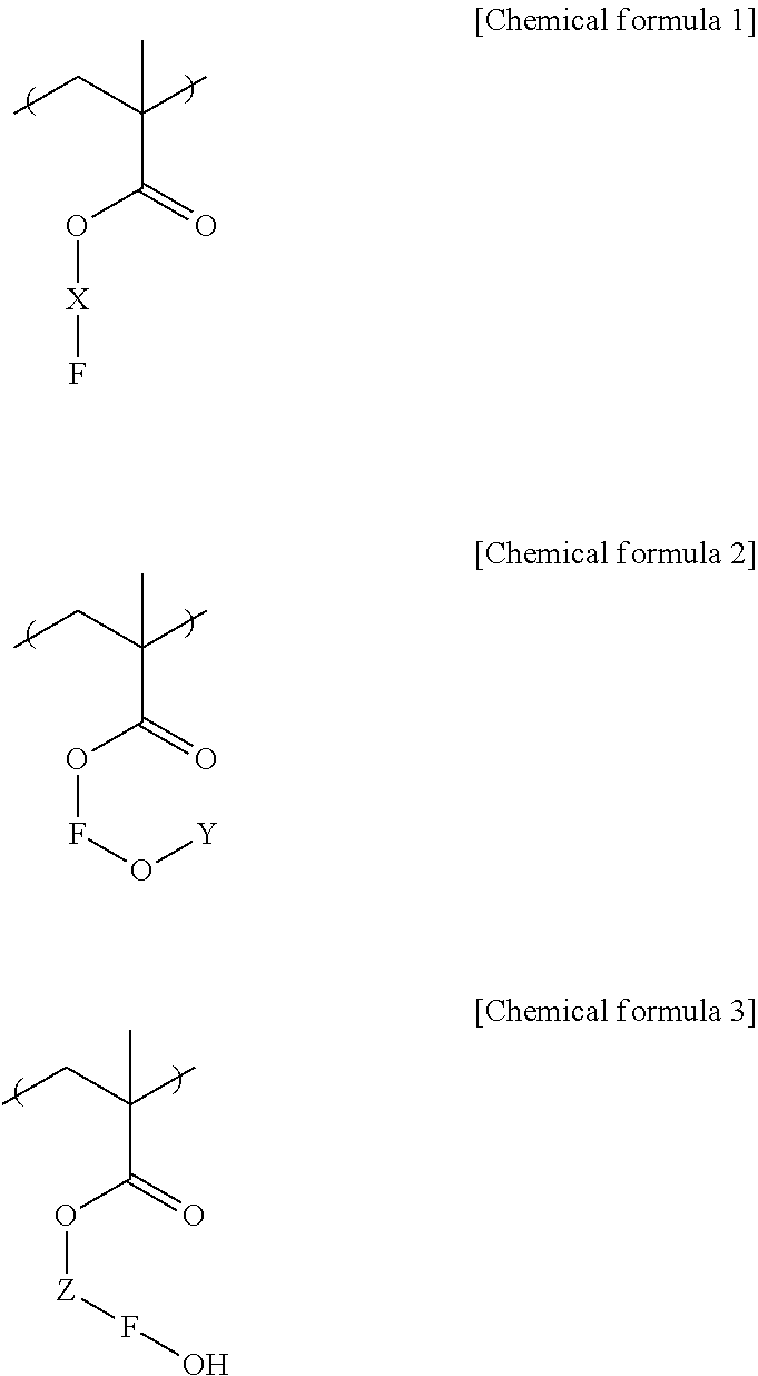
CCC(C)(C(O[X]F)=O)C.CCC(C)(C(OFO[Y])=O)C.CCC(C)(C(O[Z]FO)=O)C
